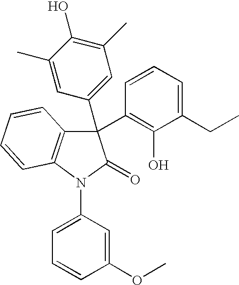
C1(C)=CC(C2(C3=C(O)C(CC)=CC=C3)C3=C(N(C4=CC=CC(OC)=C4)C2=O)C=CC=C3)=CC(C)=C1O
